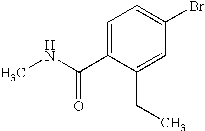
C1=C(C(NC)=O)C(CC)=CC(Br)=C1
